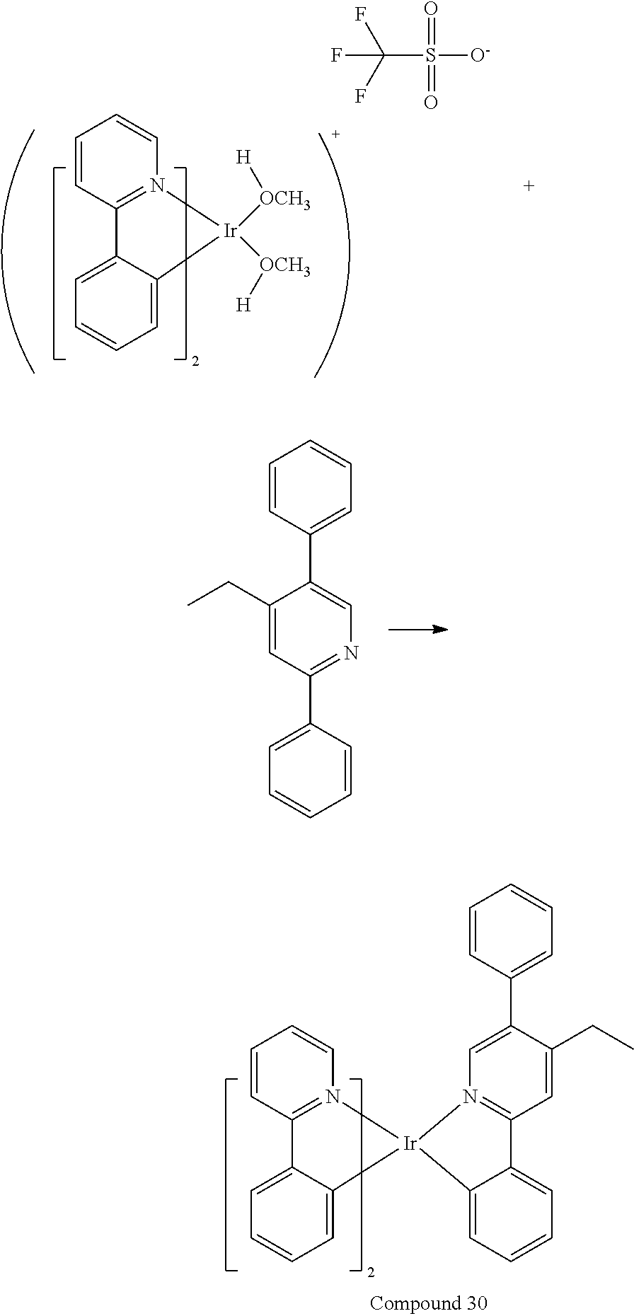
C1=CC2=N(C=C1)[Ir]([OCH3][H])([OCH3][H])C1=CC=CC=C21.C(S([O-])(=O)=O)(F)(F)F.C1=CC2=N(C=C1)[Ir]1(C3=CC=CC=C23)N2=C(C=C(CC)C(C3=CC=CC=C3)=C2)C2=CC=CC=C21.C1(CC)=CC(C2=CC=CC=C2)=NC=C1C1=CC=CC=C1
